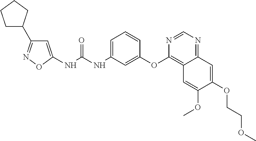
C1=C(NC(NC2=CC=CC(OC3=C4C(=NC=N3)C=C(OCCOC)C(OC)=C4)=C2)=O)ON=C1C1CCCC1
